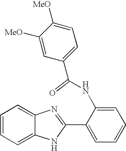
C1=CC=C2C(=C1)N=C(C1=CC=CC=C1NC(C1=CC=C([MeO])C([MeO])=C1)=O)N2
